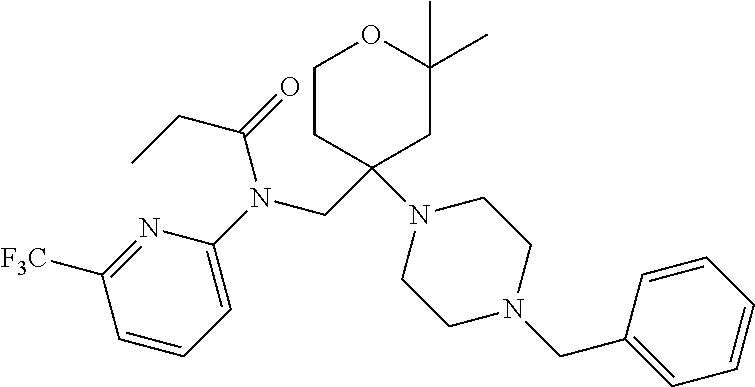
N1=C([F3C])C=CC=C1N(CC1(N2CCN(CC3=CC=CC=C3)CC2)CCOC(C)(C)C1)C(=O)CC
